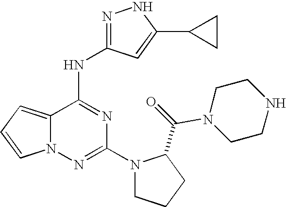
N1(C(=O)C2N(C3=NN4C(=CC=C4)C(NC4=NNC(C5CC5)=C4)=N3)CCC2)CCNCC1
